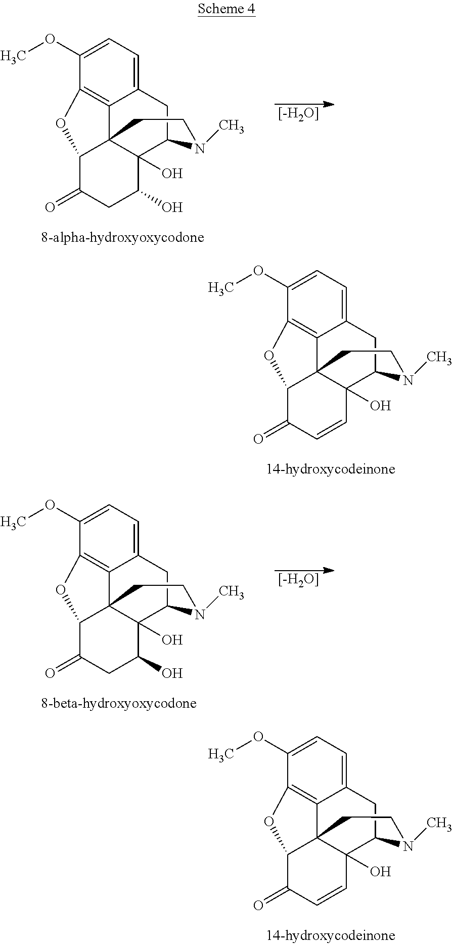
C12=CC=C(OC)C3=C1C14C(O)(C(C2)N(C)CC1)C=CC(=O)C4O3.C12=CC=C(OC)C3=C1C14C(O)(C(C2)N(C)CC1)C(O)CC(=O)C4O3.[[-H2O]].C12=CC=C(OC)C3=C1C14C(O)(C(C2)N(C)CC1)C=CC(=O)C4O3.C12=CC=C(OC)C3=C1C14C(O)(C(C2)N(C)CC1)C(O)CC(=O)C4O3.[[-H2O]]
